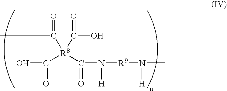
O=C(C)[R8](C(O)=O)(C(N([R9]N(C)[H])[H])=O)C(O)=O
